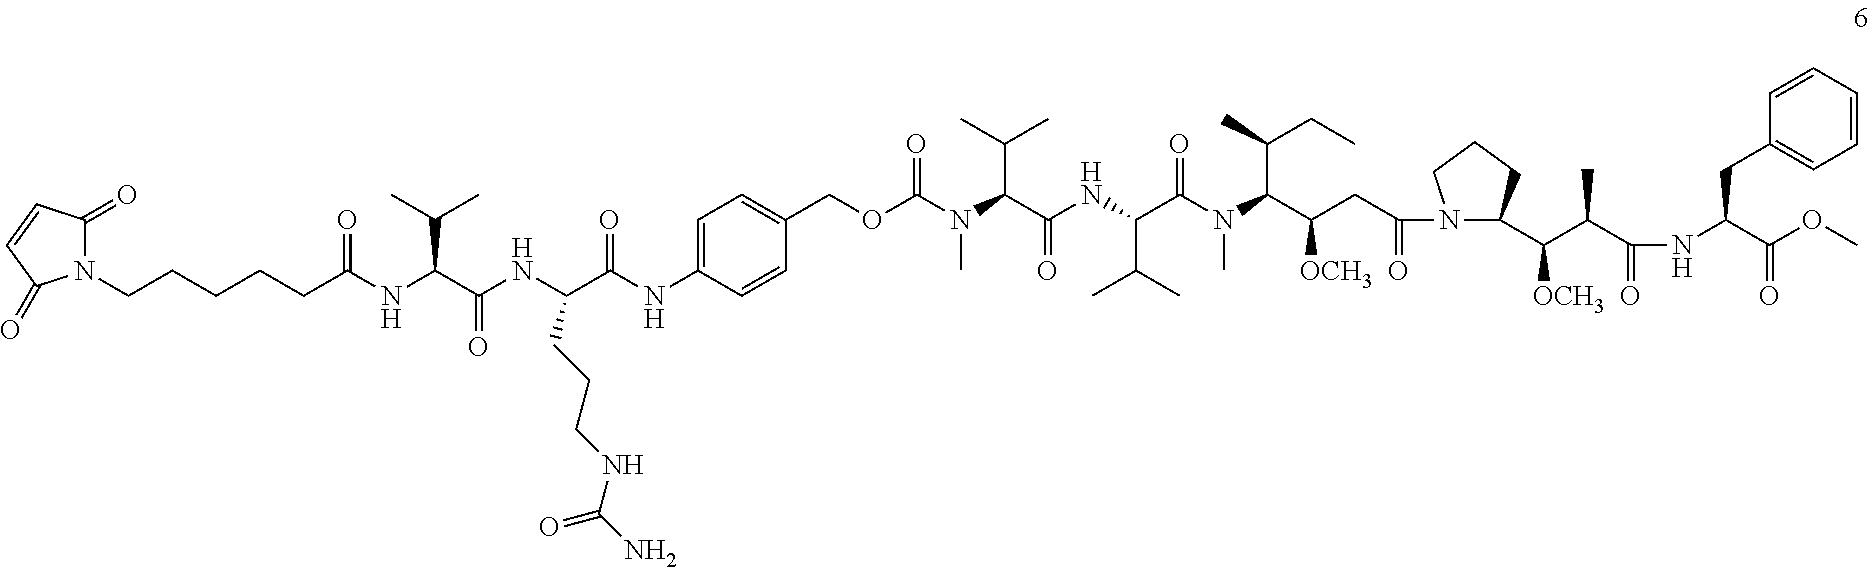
CN(C(C(C)C)C(NC(C(N(C(C(CC(=O)N1C(C([OCH3])C(C)C(=O)NC(C(=O)OC)CC2=CC=CC=C2)CCC1)[OCH3])C(C)CC)C)=O)C(C)C)=O)C(=O)OCC1=CC=C(NC(=O)C(NC(=O)C(NC(CCCCCN2C(=O)C=CC2=O)=O)C(C)C)CCCNC(N)=O)C=C1
